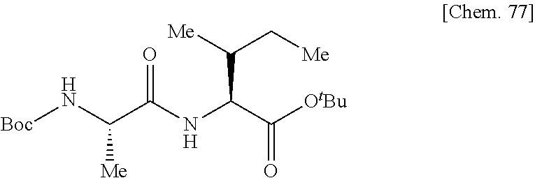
[Boc]NC(C(NC(C([OtBu])=O)C(C[Me])[Me])=O)[Me]
